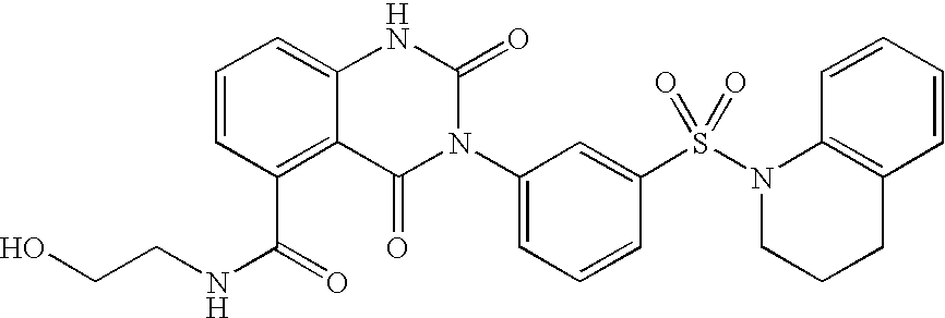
C12=C(C(NCCO)=O)C=CC=C1NC(=O)N(C1=CC=CC(S(=O)(=O)N3CCCC4=C3C=CC=C4)=C1)C2=O
